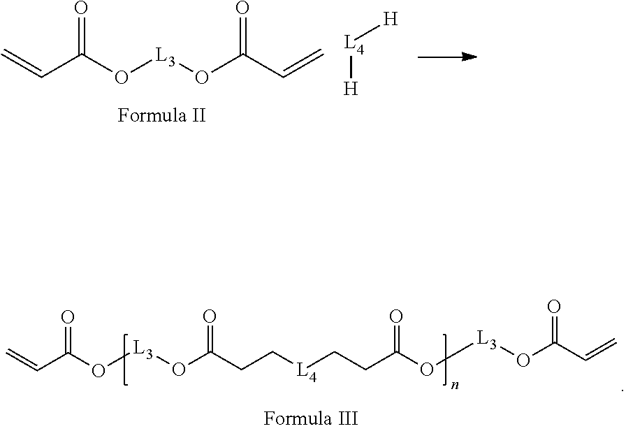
C=CC(=O)O[L3]OC(=O)C=C.[L4]([H])[H].C=CC(=O)O[L3]OC(=O)CC[L4]CCC(=O)O[L3]OC(=O)C=C
